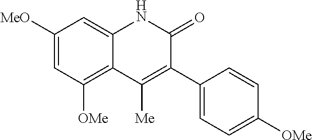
C1([MeO])=CC([OMe])=C2C(=C1)NC(=O)C(C1=CC=C([OMe])C=C1)=C2[Me]
